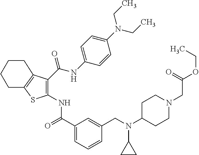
C1(C(=O)NC2=C(C(NC3=CC=C(N(CC)CC)C=C3)=O)C3=C(S2)CCCC3)=CC=CC(CN(C2CCN(CC(OCC)=O)CC2)C2CC2)=C1
